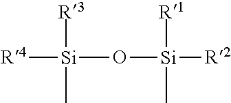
[R4][Si]([R3])(C)O[Si]([R2])([R1])C
